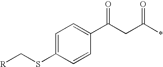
S(C1=CC=C(C(CC(*)=O)=O)C=C1)C[R]
